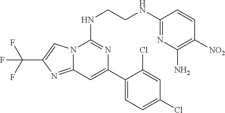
C1=C(C2=CC3=NC(C(F)(F)F)=CN3C(NCCNC3=NC(N)=C([NO2])C=C3)=N2)C(Cl)=CC(Cl)=C1
